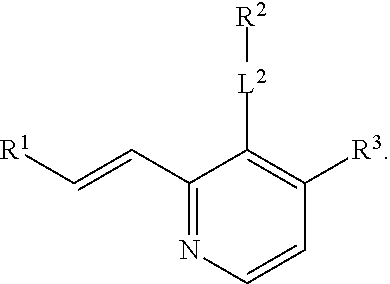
C1(C=C[R1])=NC=CC([R3])=C1[L2][R2]
